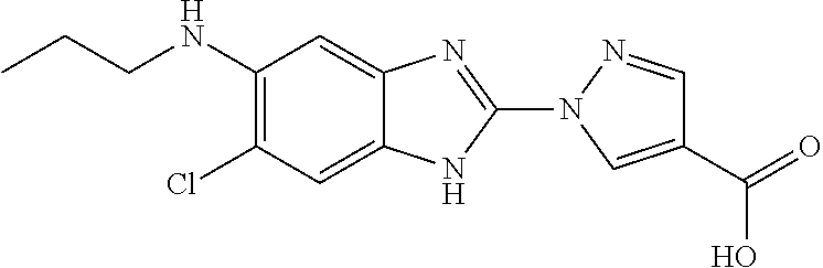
C1(NCCC)=C(Cl)C=C2C(=C1)N=C(N1C=C(C(=O)O)C=N1)N2
